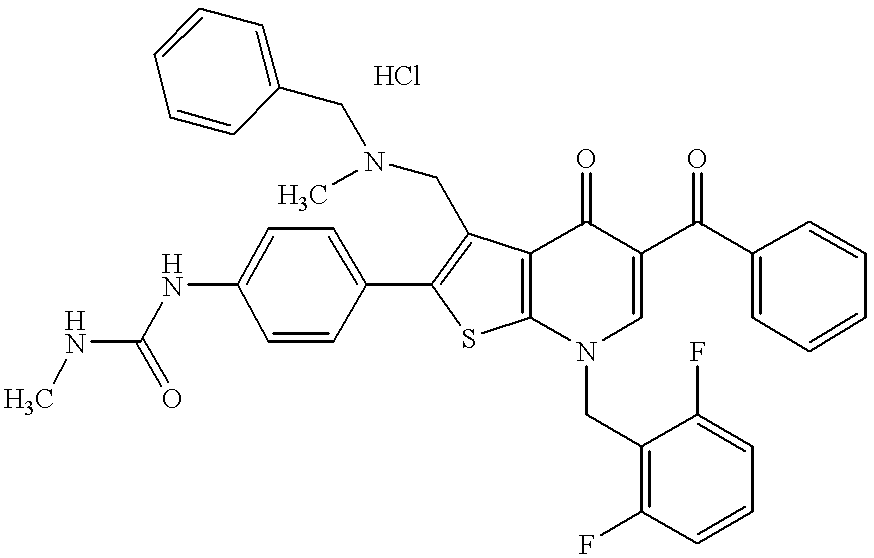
C1(NC(NC)=O)=CC=C(C2=C(CN(C)CC3=CC=CC=C3)C3=C(S2)N(CC2=C(F)C=CC=C2F)C=C(C(C2=CC=CC=C2)=O)C3=O)C=C1
